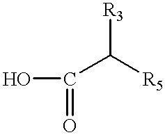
C(C([R5])[R3])(=O)O
